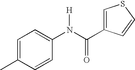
C1=C(C)C=CC(N(C(=O)C2=CSC=C2)[H])=C1
